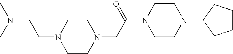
C1CN(CC(N2CCN(C3CCCC3)CC2)=O)CCN1CCN(C)C
